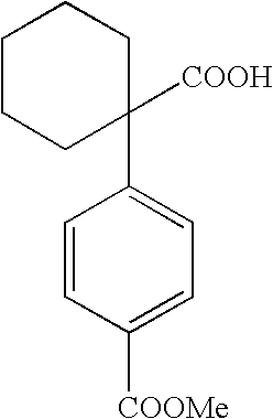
C1=CC([COOMe])=CC=C1C1([COOH])CCCCC1
